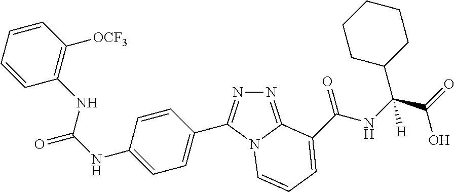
C1=CC=CC([OCF3])=C1NC(NC1=CC=C(C2=NN=C3N2C=CC=C3C(NC(C(=O)O)(C2CCCCC2)[H])=O)C=C1)=O
